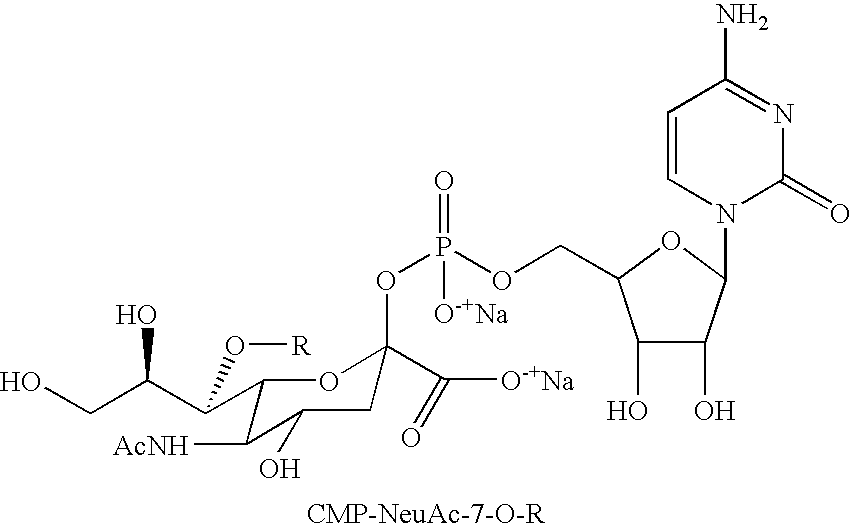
C1(C(C(CO)O)O[R])C([AcNH])C(O)CC(OP([O-+Na])(=O)OCC2C(O)C(O)C(N3C(=O)N=C(N)C=C3)O2)(C([O-+Na])=O)O1
